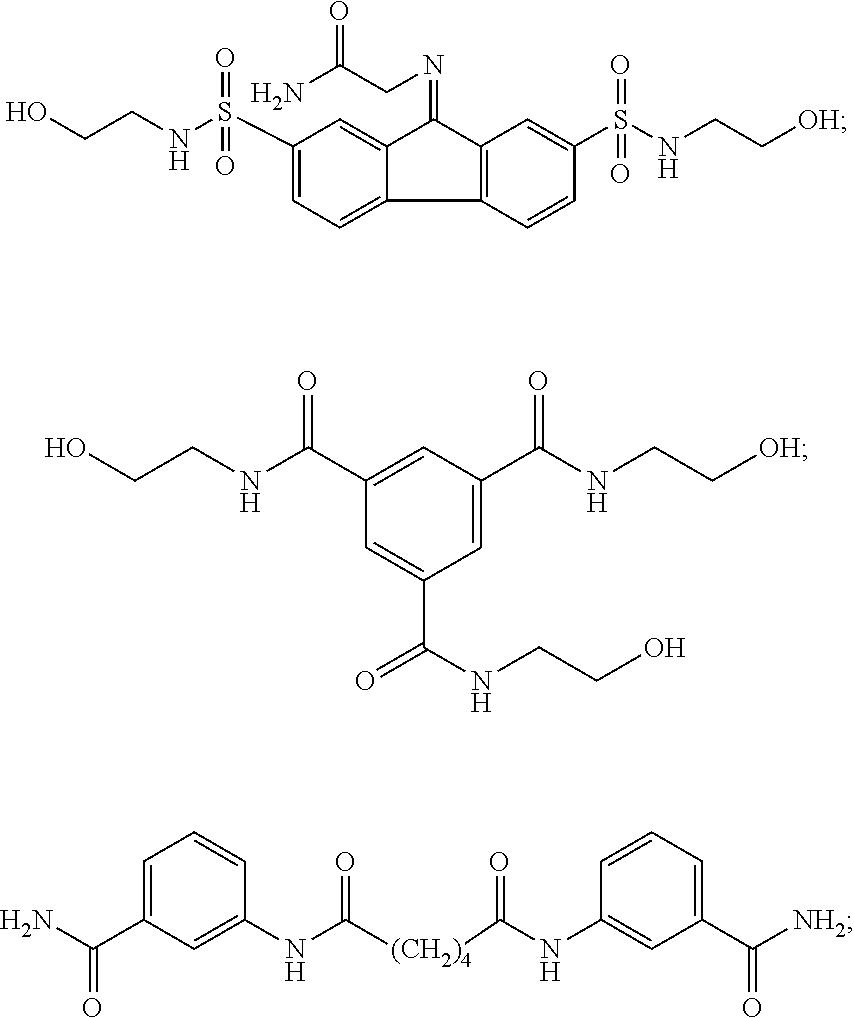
OCCNS(C1=CC=C2C(=C1)C(=NCC(N)=O)C1=C2C=CC(S(NCC[OH])(=O)=O)=C1)(=O)=O.OCCNC(C1=CC(C(NCC[OH])=O)=CC(C(NCCO)=O)=C1)=O.C1=C(C(N)=O)C=C(NC([(CH2)4]C(NC2=CC(C([NH2])=O)=CC=C2)=O)=O)C=C1
